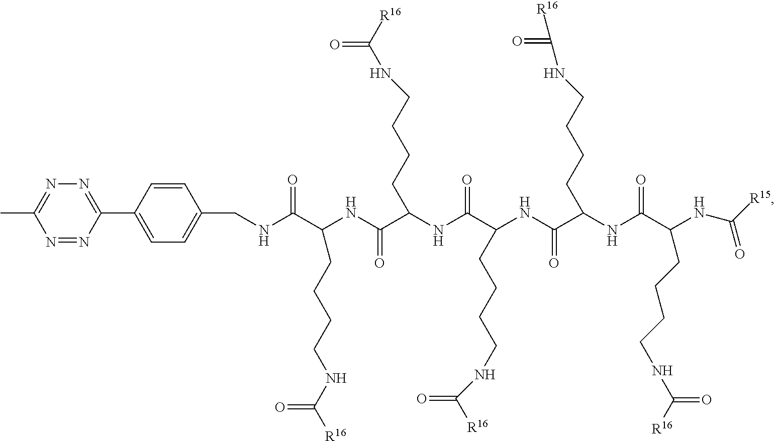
C(=O)(NC(CCCCNC([R16])=O)C(=O)NCC1=CC=C(C2=NN=C(C)N=N2)C=C1)C(CCCCNC([R16])=O)NC(=O)C(NC(=O)C(CCCCNC(=O)[R16])NC(C(NC(=O)[R15])CCCCNC([R16])=O)=O)CCCCNC([R16])=O
